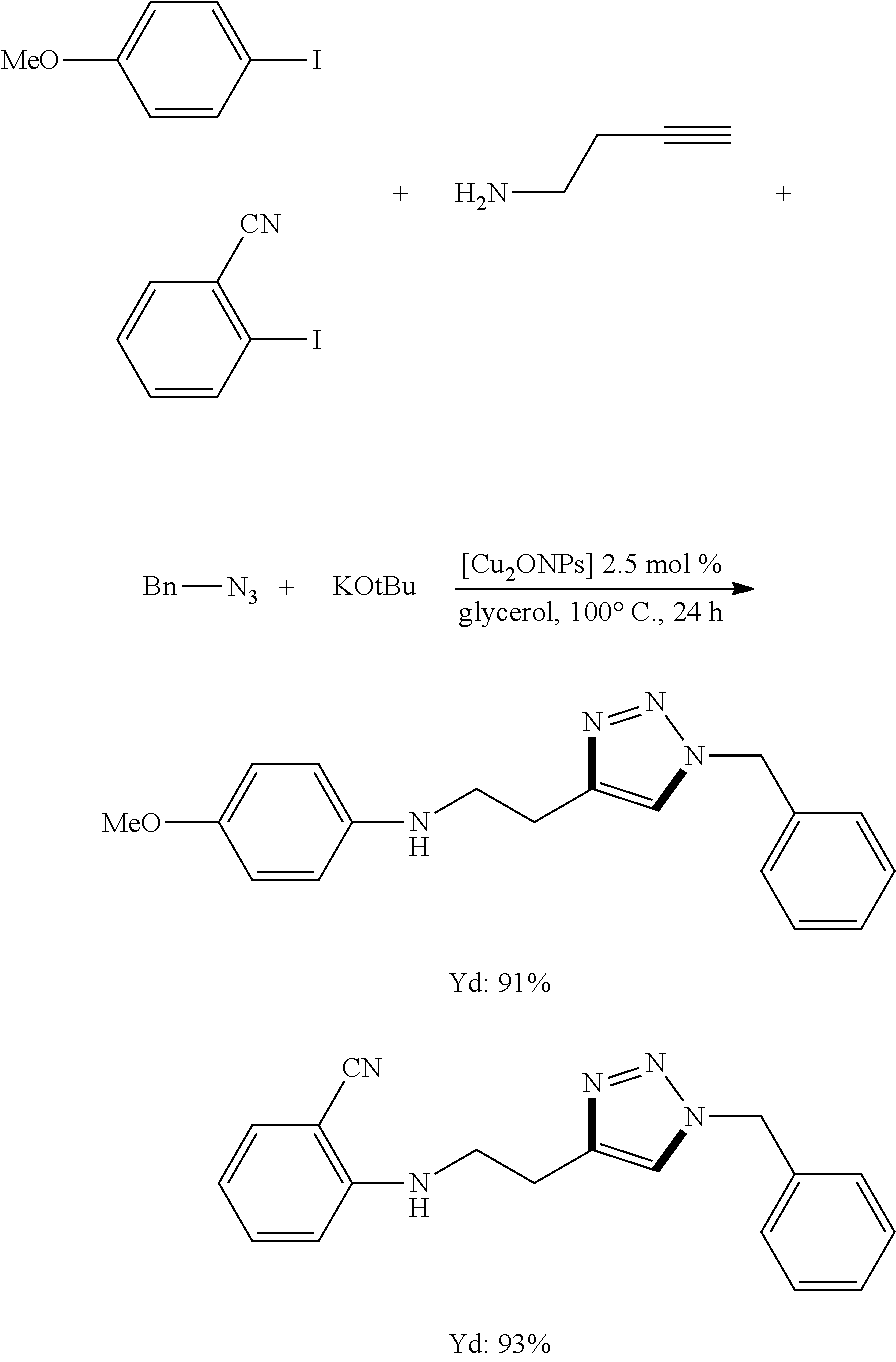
C1([MeO])=CC=C(I)C=C1.C1=CC([CN])=C(I)C=C1.NCCC#C.[Bn][N3].[KOtBu].C1([MeO])=CC=C(NCCC2=CN(CC3=CC=CC=C3)N=N2)C=C1.C1=CC([CN])=C(NCCC2=CN(CC3=CC=CC=C3)N=N2)C=C1
